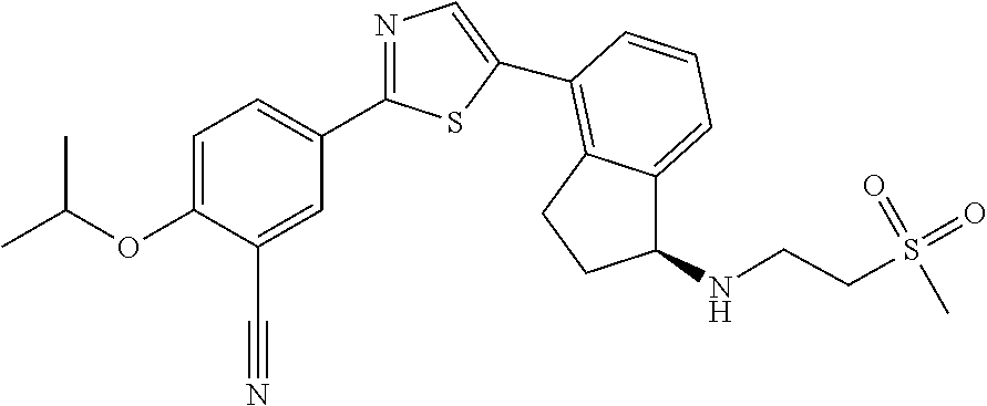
C1=C(OC(C)C)C(C#N)=CC(C2=NC=C(C3=C4C(=CC=C3)C(NCCS(=O)(=O)C)CC4)S2)=C1
